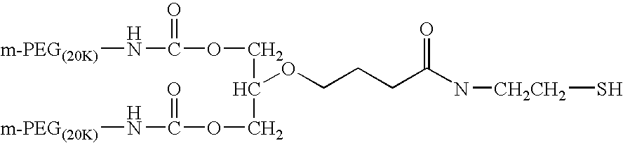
[m-PEG(20K)]NC(OCC(OCCCC(N[CH2CH2]S)=O)COC(N[m-PEG(20K)])=O)=O
